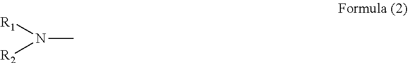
N(C)([R1])[R2]
